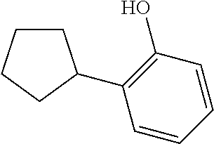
C1=CC=CC(O)=C1C1CCCC1
